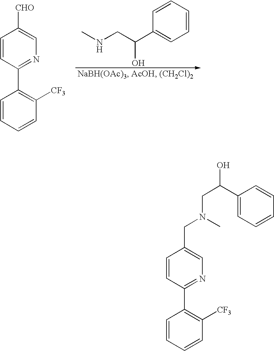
C1=CC=CC([CF3])=C1C1=NC=C([CHO])C=C1.C1=CC=CC=C1C(CNC)O.C1=CC=CC([CF3])=C1C1=NC=C(CN(CC(O)C2=CC=CC=C2)C)C=C1
